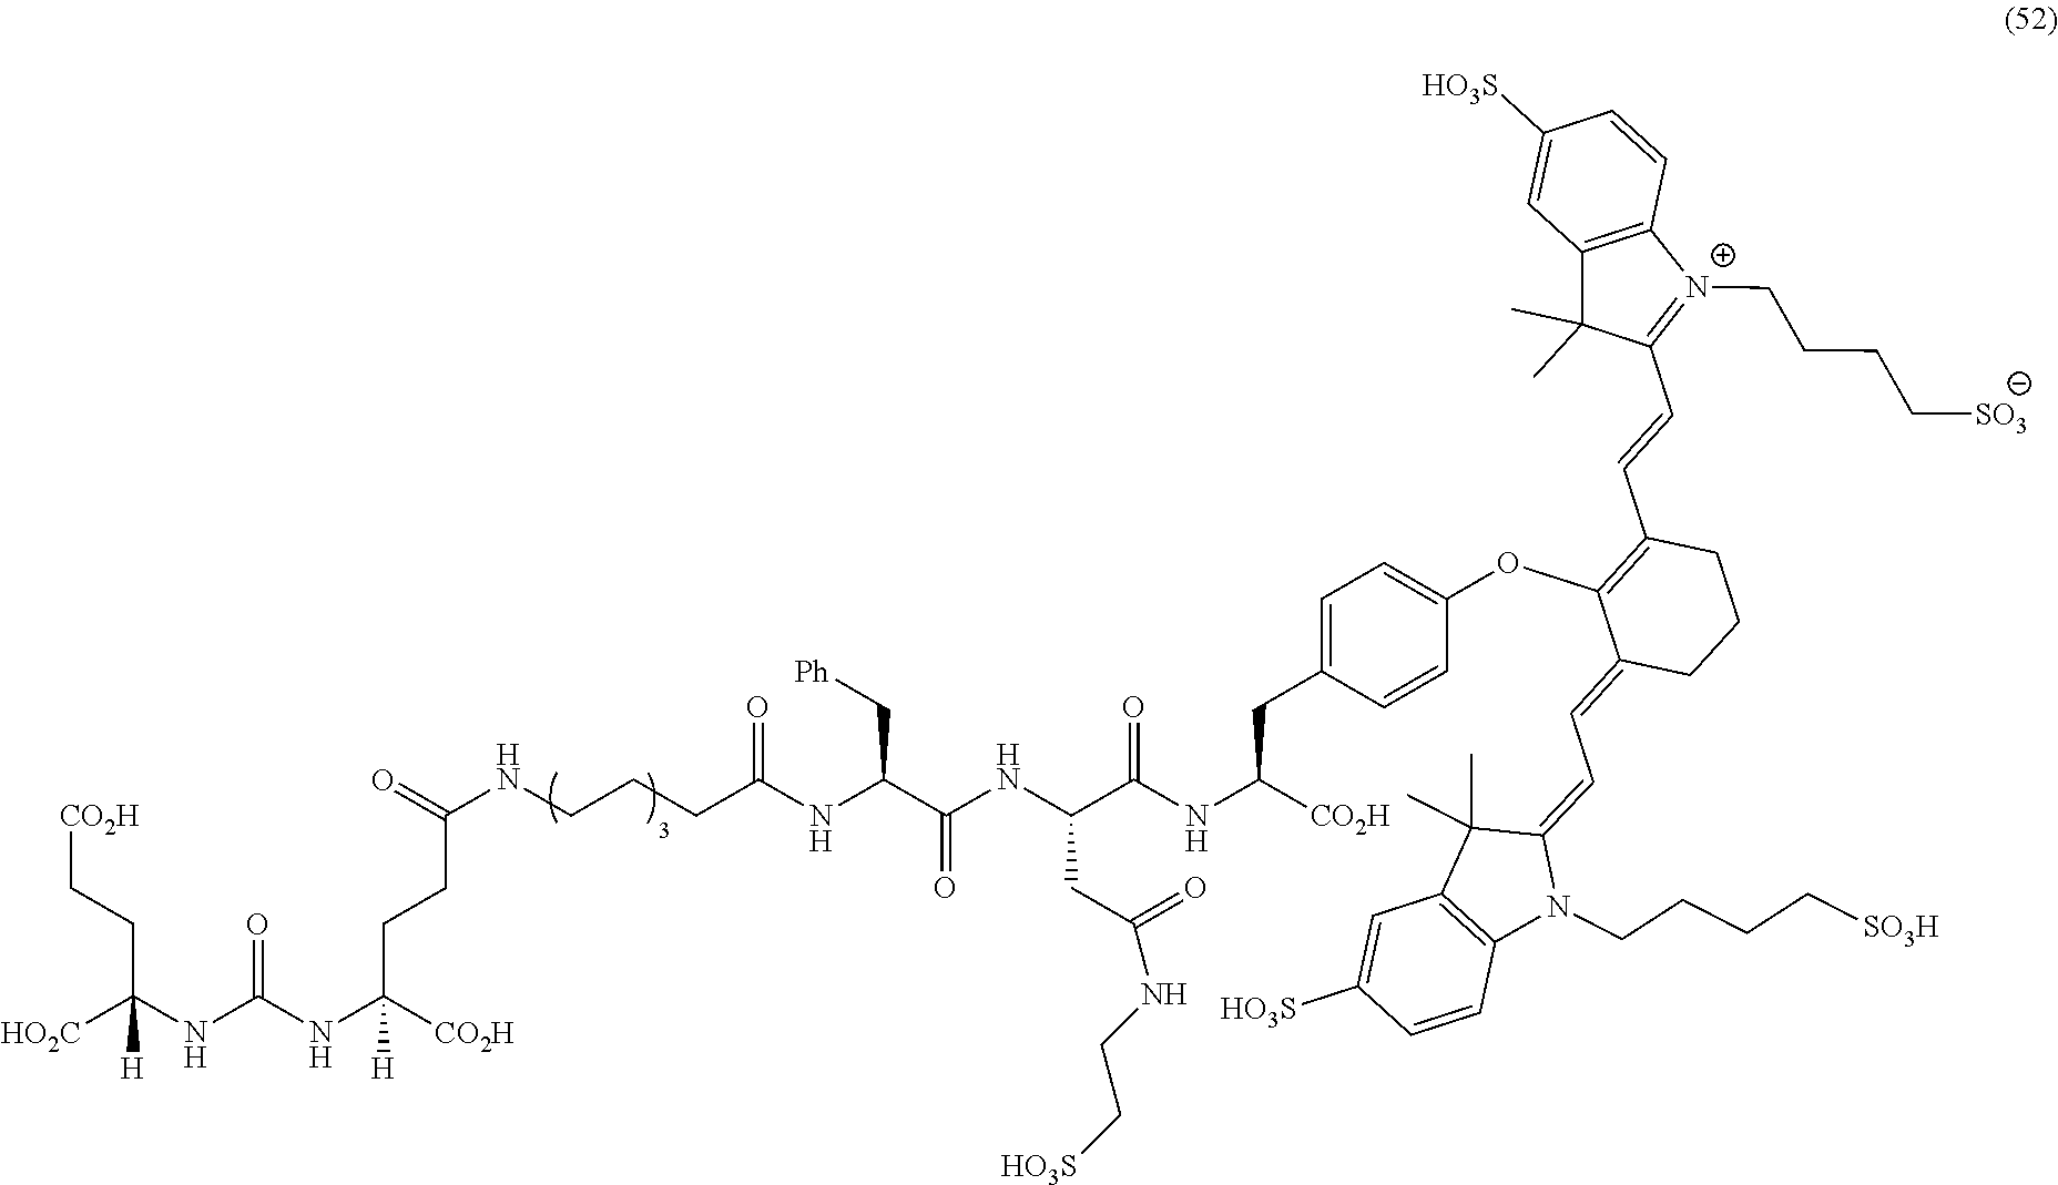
[HO2C]C(NC(NC([CO2H])(CCC(NCCCC(NC(C(NC(C(NC(CC1=CC=C(OC2=C(C=CC3=[N+](CCCC[SO3])C4=C(C=C([HO3S])C=C4)C3(C)C)CCCC2=CC=C2N(CCCC[SO3H])C3=C(C=C([HO3S])C=C3)C2(C)C)C=C1)[CO2H])=O)CC(=O)NCC[HO3S])=O)C[Ph])=O)=O)[H])=O)(CC[CO2H])[H]
